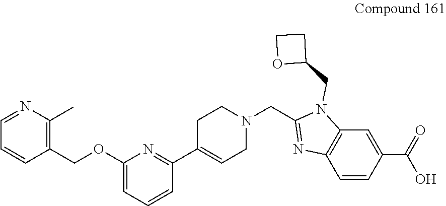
C1=CC(COC2=CC=CC(C3=CCN(CC4=NC5=C(C=C(C(=O)O)C=C5)N4CC4CCO4)CC3)=N2)=C(C)N=C1
